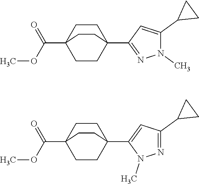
C1(C23CCC(C(OC)=O)(CC2)CC3)=NN(C)C(C2CC2)=C1.C1(C23CCC(C(OC)=O)(CC2)CC3)=CC(C2CC2)=NN1C
